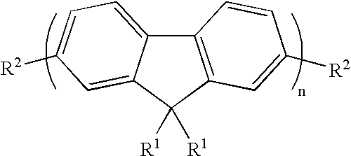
C12=C(C([R1])([R1])C3=CC([R2])=CC=C13)C=C([R2])C=C2
